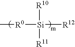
[R0]([Si]([R12])([R10])[R11])C
